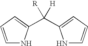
N1C=CC=C1C([R])([H])C1=CC=CN1
